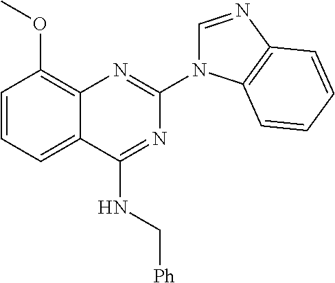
C1=CC=C2C(=C1OC)N=C(N1C=NC3=C1C=CC=C3)N=C2NC[Ph]
